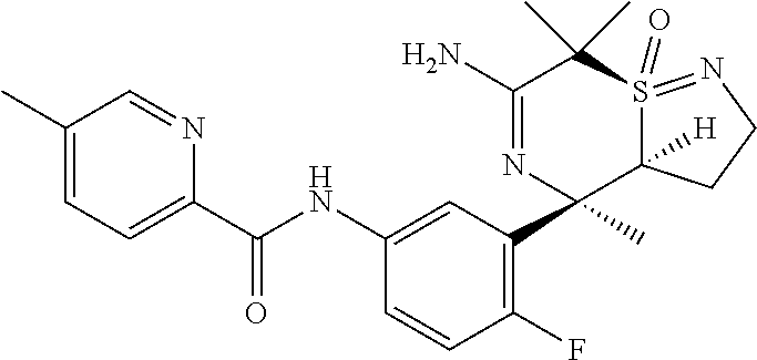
CC1=CC=C(C(NC2=CC(C3(C)C4([H])S(=O)(=NCC4)C(C)(C)C(N)=N3)=C(F)C=C2)=O)N=C1
